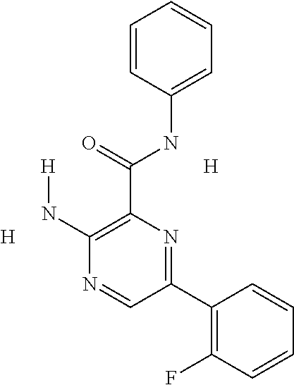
C1=CC(NC(C2=C(N[H])N=CC(C3=C(F)C=CC=C3)=N2)=O)=CC=C1.[H].[H]
